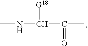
C(C(C)=O)(NC)[G18]
